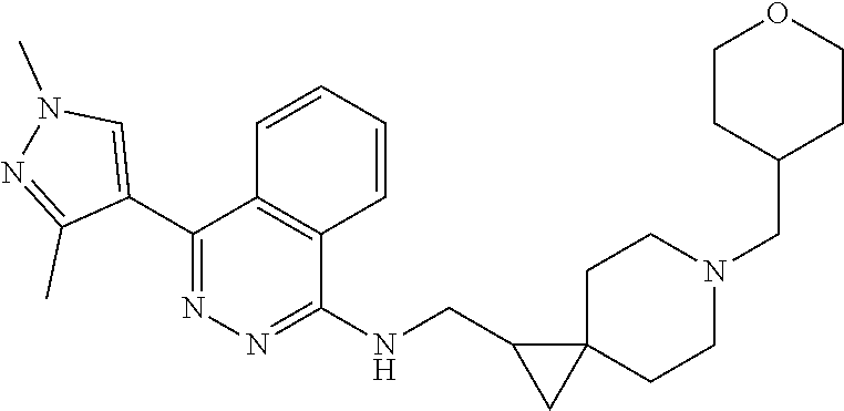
C1CC(CN2CCC3(CC2)C(CNC2=NN=C(C4=CN(C)N=C4C)C4=C2C=CC=C4)C3)CCO1
